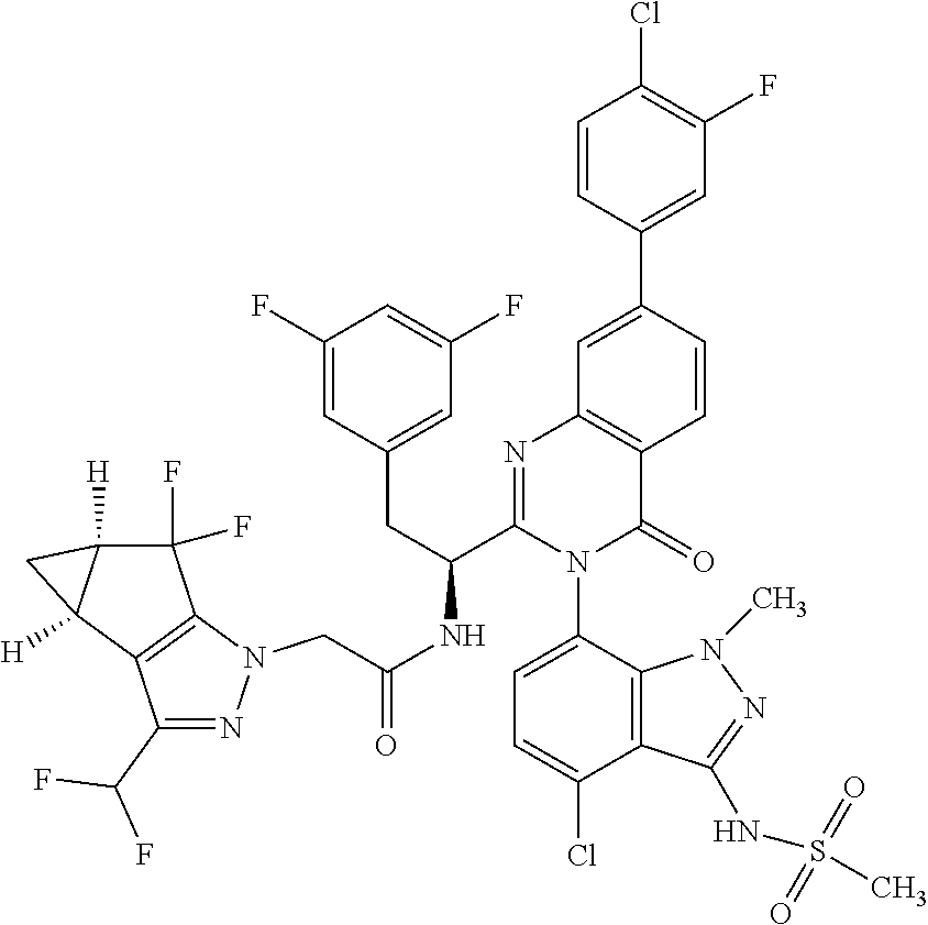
C(NC(C1=NC2=C(C(=O)N1C1=CC=C(Cl)C3=C1N(C)N=C3NS(C)(=O)=O)C=CC(C1=CC(F)=C(Cl)C=C1)=C2)CC1=CC(F)=CC(F)=C1)(=O)CN1N=C(C(F)F)C2=C1C(F)(F)C1([H])C2([H])C1
